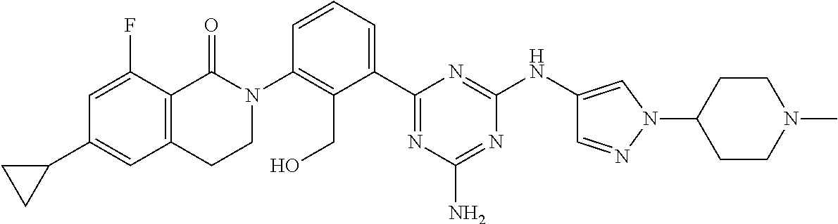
C12=C(C(=O)N(C3=C(CO)C(C4=NC(N)=NC(NC5=CN(C6CCN(C)CC6)N=C5)=N4)=CC=C3)CC1)C(F)=CC(C1CC1)=C2
